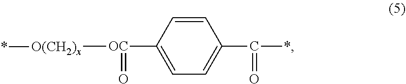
C1=CC([OC](=O)[O(CH2)x]*)=CC=C1C(*)=O
